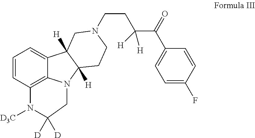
C1=CC2=C3C(=C1)C1([H])C([H])(CCN(CCC([H])(C(C4=CC=C(F)C=C4)=O)[H])C1)N3CC([D])([D])N2[D3C]
